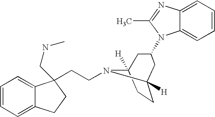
C1=CC=C2C(=C1)C(CCN1C3([H])CCC1([H])CC(N1C4=CC=CC=C4N=C1C)C3)(CNC)CC2
